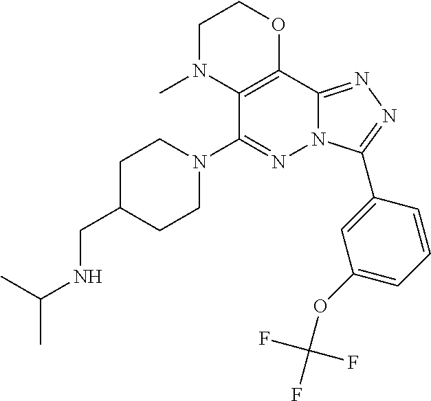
C1C(CNC(C)C)CCN(C2=NN3C(=NN=C3C3=CC(OC(F)(F)F)=CC=C3)C3=C2N(C)CCO3)C1
